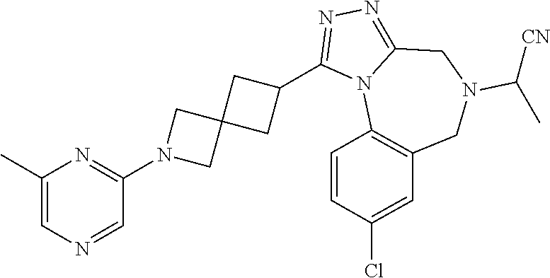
C1(C)=CN=CC(N2CC3(C2)CC(C2=NN=C4N2C2=C(CN(C([CN])C)C4)C=C(Cl)C=C2)C3)=N1
